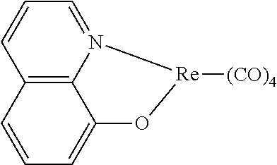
C1=CC2=C3C(=C1)O[Re]([(CO)4])N3=CC=C2
